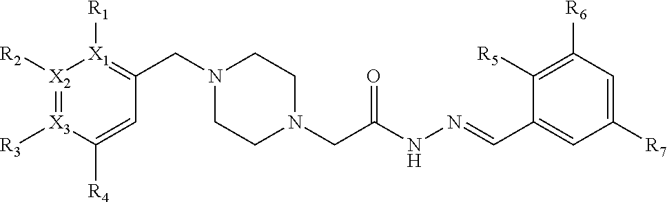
[X2]1([R2])=[X3]([R3])C([R4])=CC(CN2CCN(CC(NN=CC3=CC([R7])=CC([R6])=C3[R5])=O)CC2)=[X1]1[R1]
